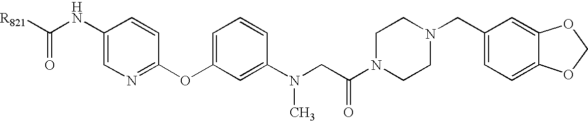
C1(NC([R821])=O)=CN=C(OC2=CC=CC(N(CC(N3CCN(CC4=CC=C5C(=C4)OCO5)CC3)=O)C)=C2)C=C1
